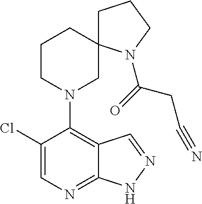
C1(Cl)=CN=C2C(=C1N1CC3(CCC1)CCCN3C(=O)CC#N)C=NN2
